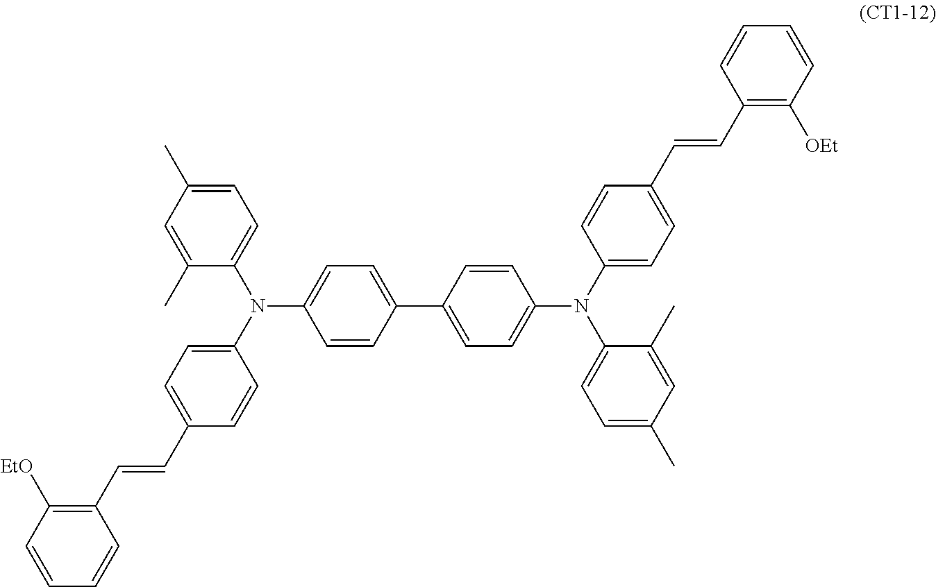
C1=CC(C2=CC=C(N(C3=CC=C(C=CC4=C([OEt])C=CC=C4)C=C3)C3=CC=C(C)C=C3C)C=C2)=CC=C1N(C1=CC=C(C=CC2=C([EtO])C=CC=C2)C=C1)C1=CC=C(C)C=C1C
